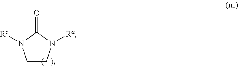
C1CN([Ra])C(=O)N1[Rc]
